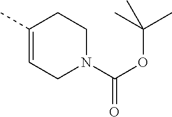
C1=C(C)CCN(C(OC(C)(C)C)=O)C1
